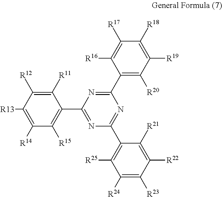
C1([R13])=C([R14])C([R15])=C(C2=NC(C3=C([R25])C([R24])=C([R23])C([R22])=C3[R21])=NC(C3=C([R20])C([R19])=C([R18])C([R17])=C3[R16])=N2)C([R11])=C1[R12]
